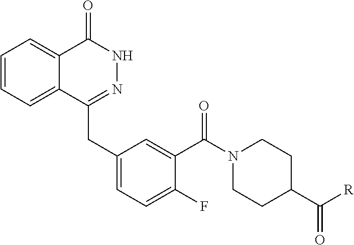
C1=CC=C2C(=C1)C(=O)NN=C2CC1=CC=C(F)C(C(N2CCC(C(=O)[R])CC2)=O)=C1
